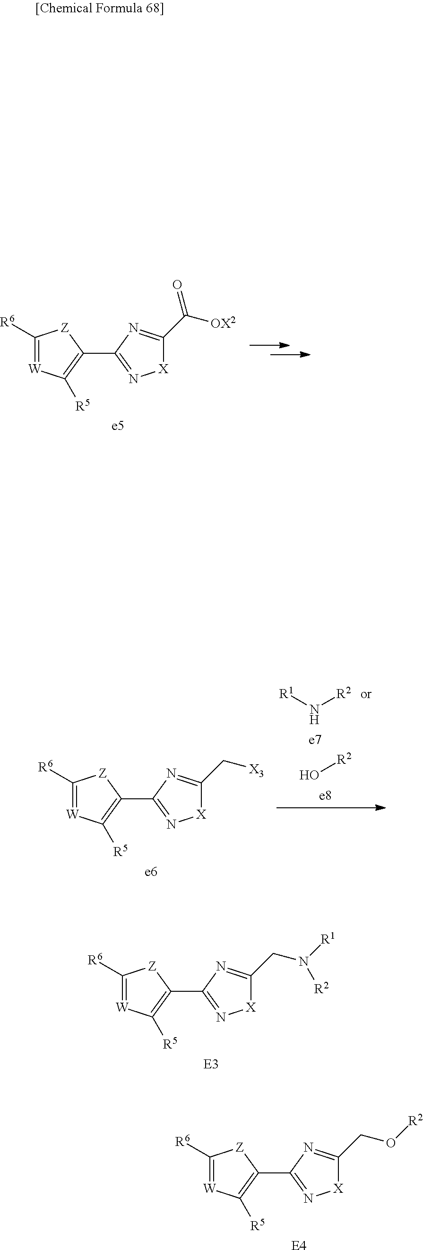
C1([R6])=[W]C([R5])=C(C2=N[X]C(CN([R1])[R2])=N2)[Z]1.[E3].C1([R6])=[W]C([R5])=C(C2=N[X]C(C(=O)[OX2])=N2)[Z]1.[e5].O[R2].[R1]N[R2].C1([R6])=[W]C([R5])=C(C2=N[X]C(C[X3])=N2)[Z]1.[e6].C1([R6])=[W]C([R5])=C(C2=N[X]C(CO[R2])=N2)[Z]1.[E4]
